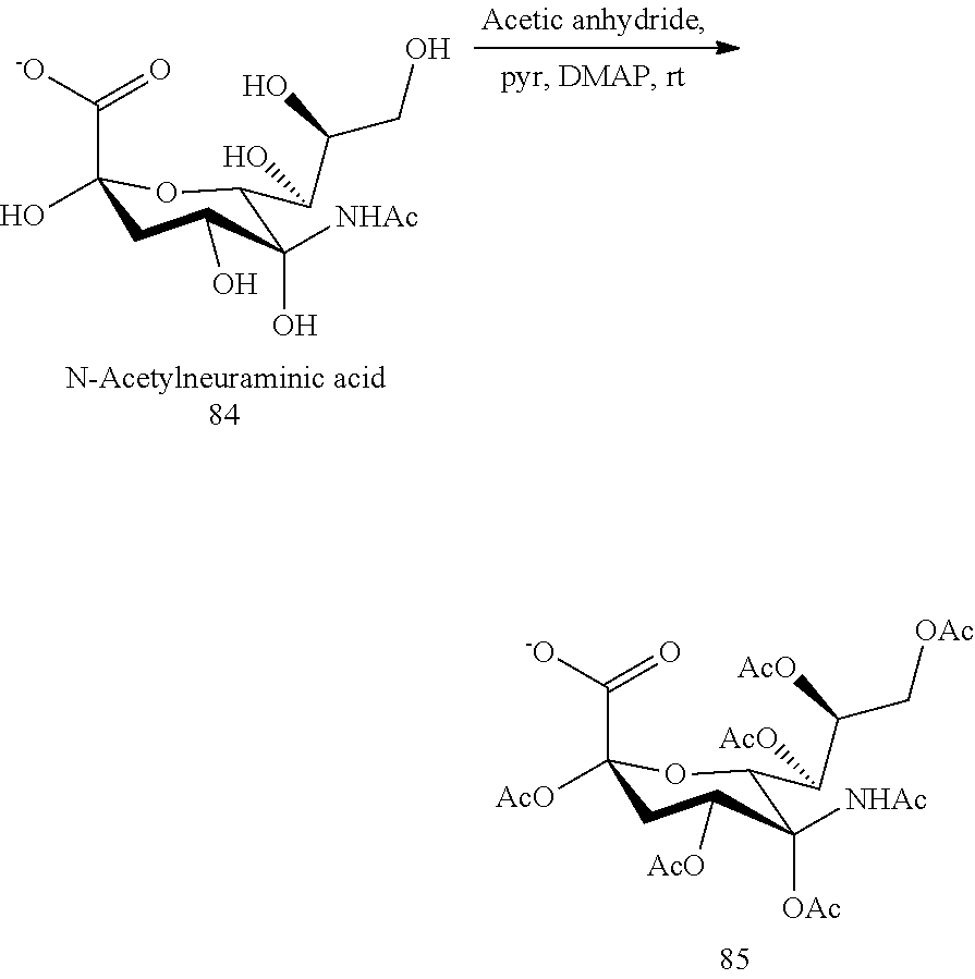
C1([OAc])([NHAc])C(C(C(C[OAc])[AcO])[AcO])OC([AcO])(C([-O])=O)CC1[AcO].C1(O)([NHAc])C(C(C(CO)O)O)OC(O)(C([-O])=O)CC1O
